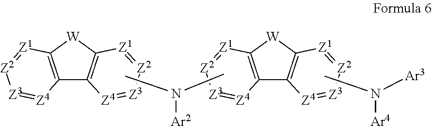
C12=C([W]C3=C1[Z4]=[Z3][Z2]=[Z1]3)[Z1]=[Z2][Z3]=[Z4]2.[Ar2]N(C)C.C12=C([W]C3=C1[Z4]=[Z3][Z2]=[Z1]3)[Z1]=[Z2][Z3]=[Z4]2.[Ar4]N(C)[Ar3]
